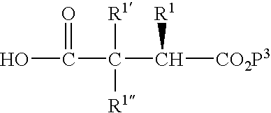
OC(C([R1])([R1])C([R1])[CO2P3])=O
